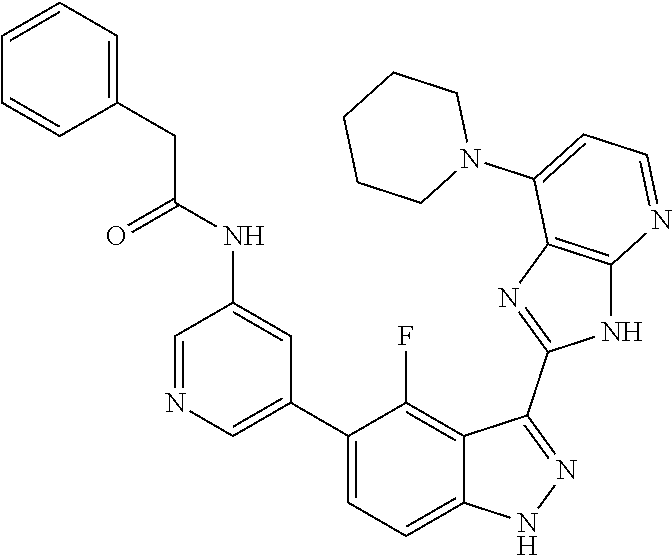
C1=NC=C(C2=CC=C3C(=C2F)C(C2=NC4=C(N2)N=CC=C4N2CCCCC2)=NN3)C=C1NC(CC1=CC=CC=C1)=O
